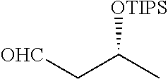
[OHC]CC(C)[OTIPS]
